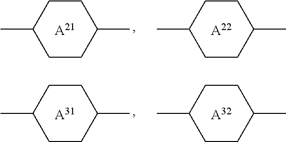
C1CC(C)CCC1C.[A21].C1CC(C)CCC1C.[A22].C1CC(C)CCC1C.[A31].C1CC(C)CCC1C.[A32]
